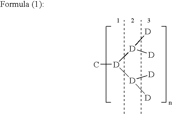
[D][D]([D]([D]([D])[D])C)[D]
